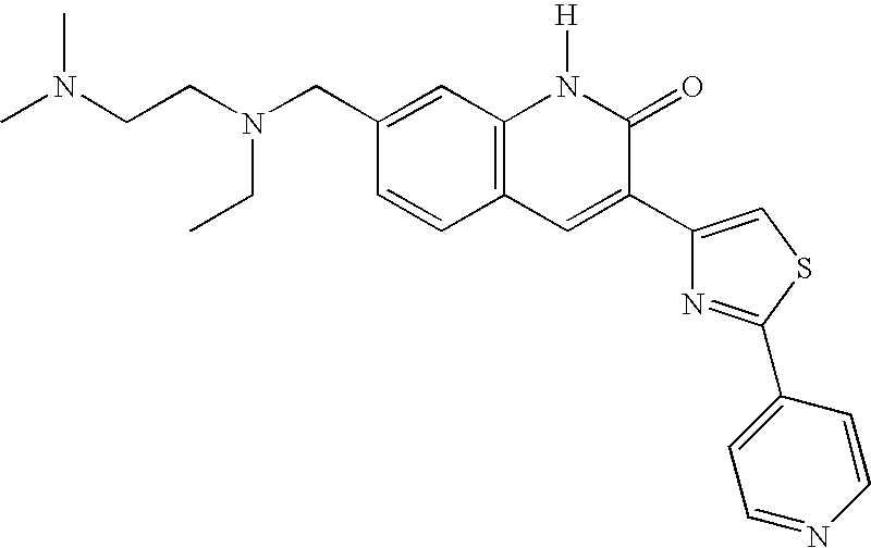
C(N(CCN(C)C)CC1=CC2=C(C=C1)C=C(C1=CSC(C3=CC=NC=C3)=N1)C(=O)N2[H])C
